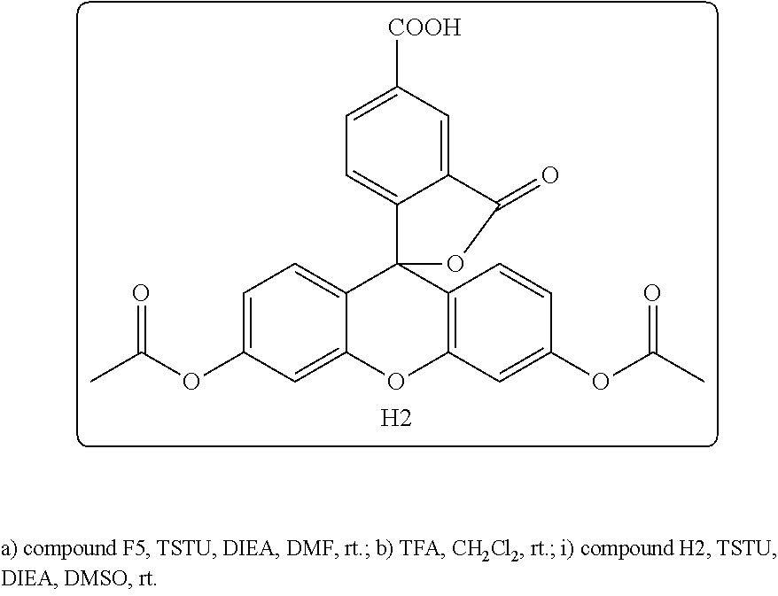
C1=C(OC(=O)C)C=C2C(=C1)C1(C3=C(O2)C=C(OC(=O)C)C=C3)C2=CC=C([COOH])C=C2C(=O)O1.[H2]
